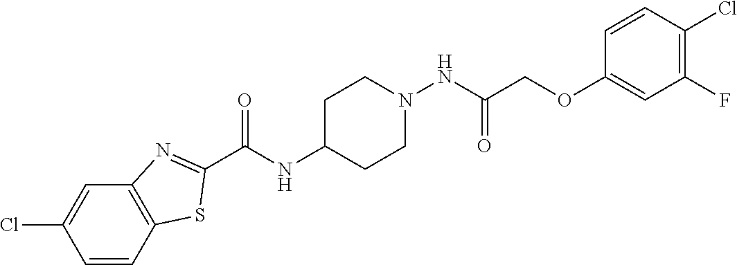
C1(C(NC2CCN(NC(=O)COC3=CC(F)=C(Cl)C=C3)CC2)=O)=NC2=C(S1)C=CC(Cl)=C2
